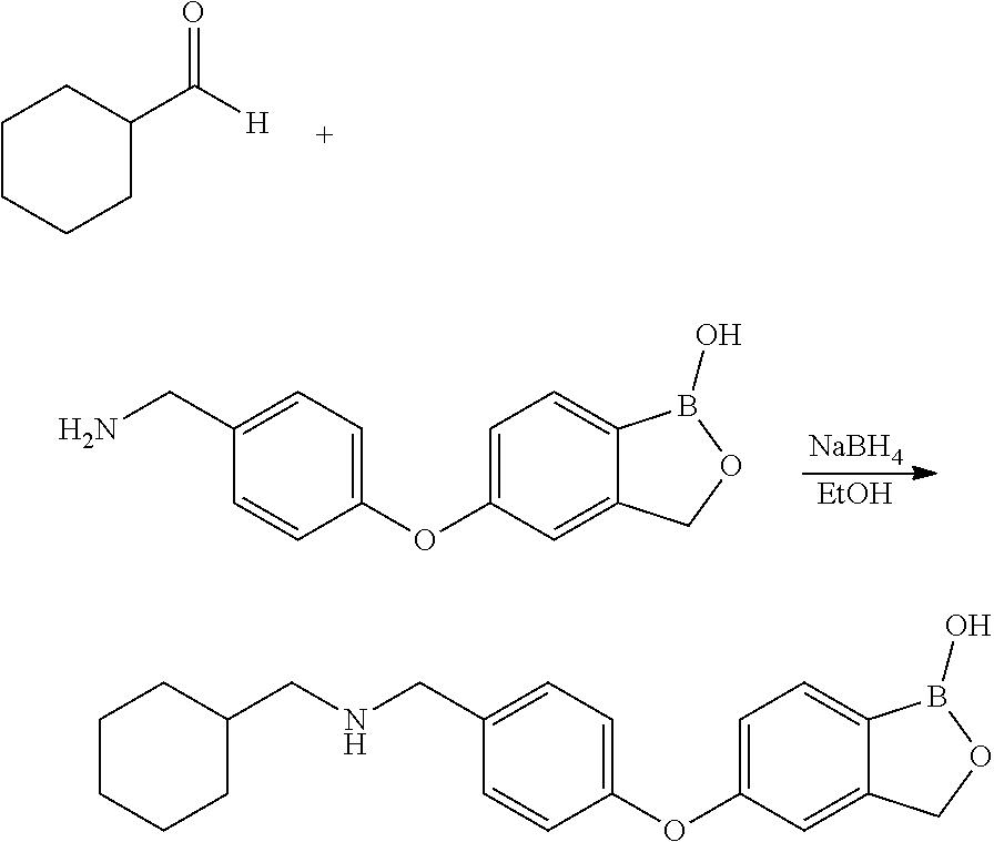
C1CCCC(C([H])=O)C1.C1(OC2=CC=C3C(=C2)COB3O)=CC=C(CN)C=C1.[NaBH4].[EtOH].C1(OC2=CC=C3C(=C2)COB3O)=CC=C(CNCC2CCCCC2)C=C1
